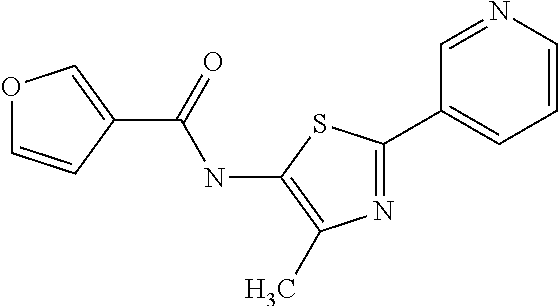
C1(NC(C2=COC=C2)=O)=C(C)N=C(C2=CC=CN=C2)S1
